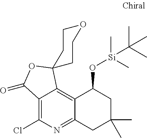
C12=C(Cl)N=C3C(=C1C1(OC2=O)CCOCC1)C(O[Si](C(C)(C)C)(C)C)CC(C)(C)C3
